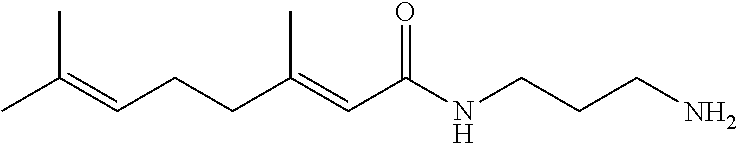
CC(=CCCC(=CC(NCCCN)=O)C)C
